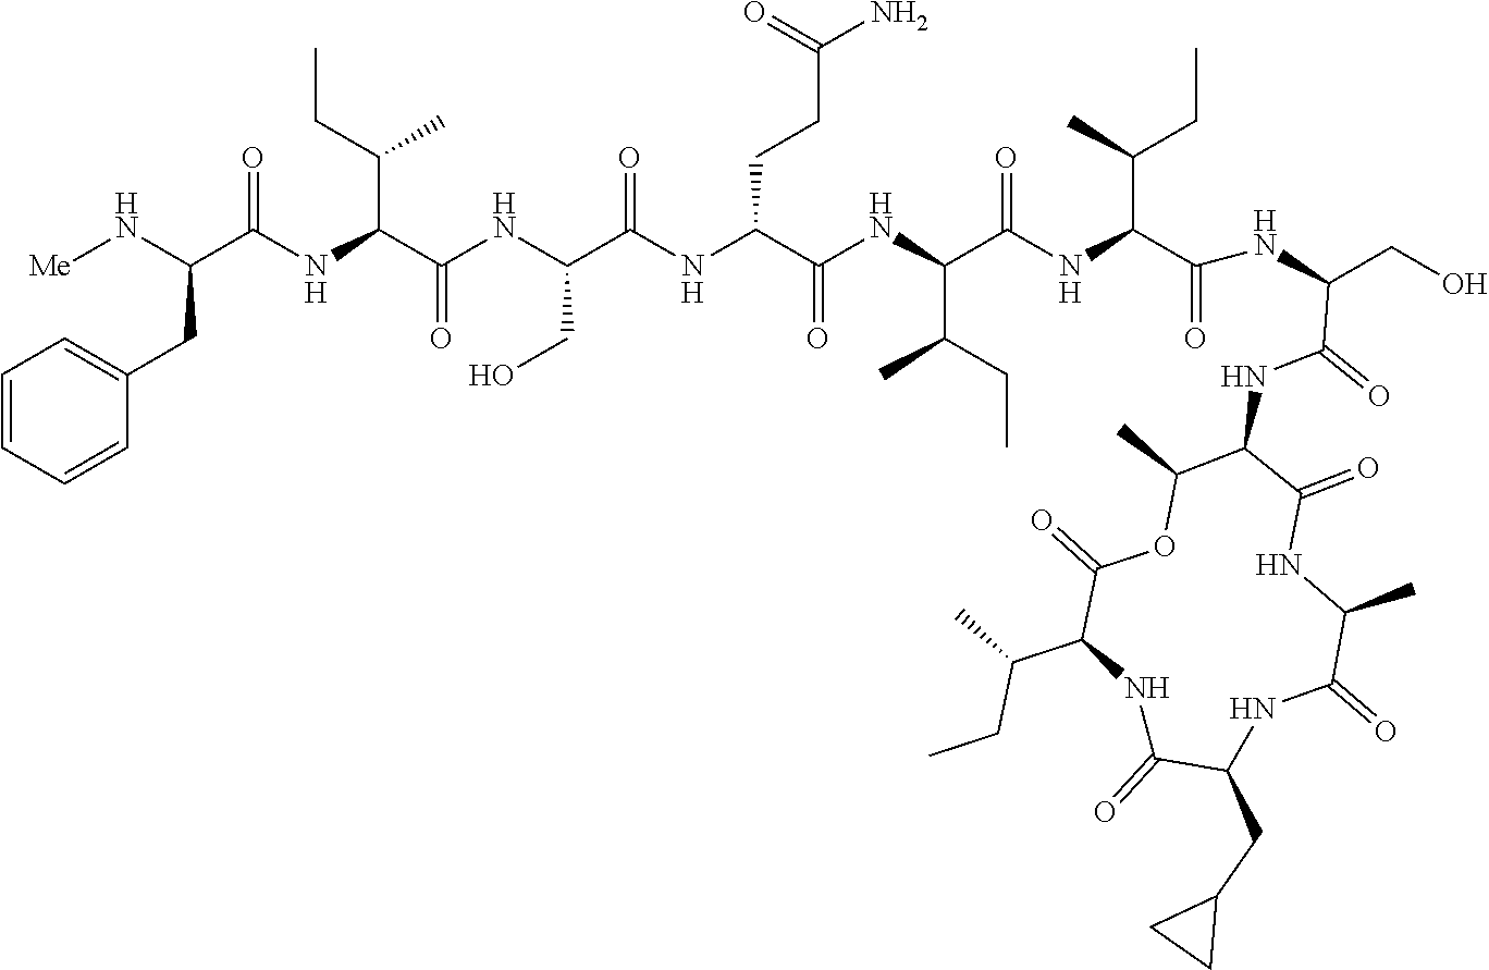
C1=CC=CC(CC(C(NC(C(NC(CO)C(NC(C(NC(C(NC(C(NC(CO)C(=O)NC2C(=O)NC(C)C(=O)NC(CC3CC3)C(=O)NC(C(CC)C)C(=O)OC2C)=O)C(C)CC)=O)C(CC)C)=O)CCC(N)=O)=O)=O)C(CC)C)=O)N[Me])=C1
